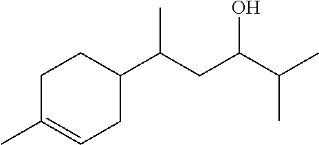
C1C(C)=CCC(C(CC(C(C)C)O)C)C1
